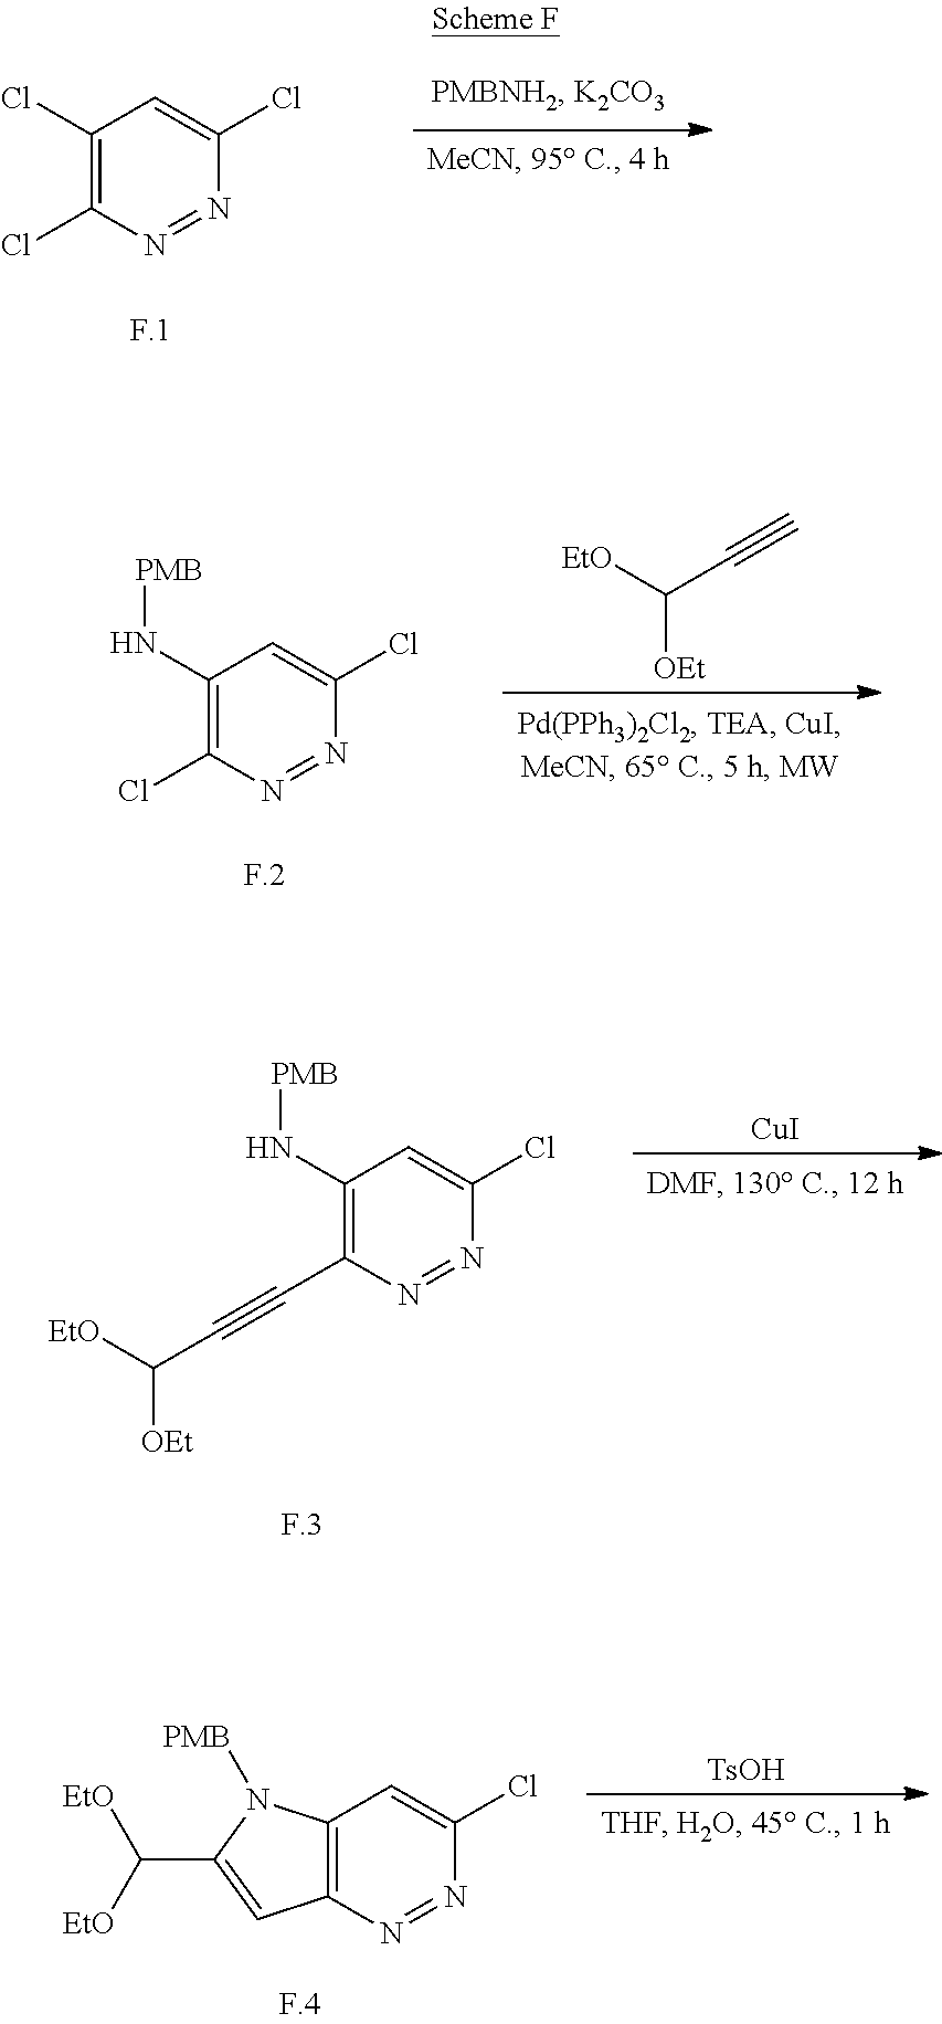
C1(Cl)=C(Cl)N=NC(Cl)=C1.C1(N[PMB])=C(Cl)N=NC(Cl)=C1.[EtO]C(C#C)[OEt].C12=C(N=NC(Cl)=C1)C=C(C([EtO])[EtO])N2[PMB].[TsOH].C1(N[PMB])=C(C#CC([EtO])[OEt])N=NC(Cl)=C1.[CuI]
